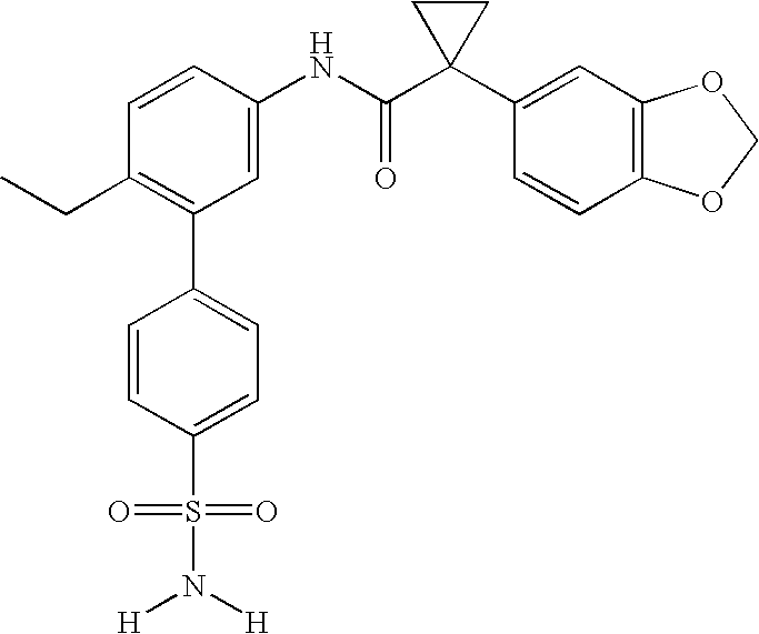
C1(NC(C2(C3=CC4=C(C=C3)OCO4)CC2)=O)=CC(C2=CC=C(S(=O)(=O)N([H])[H])C=C2)=C(CC)C=C1
